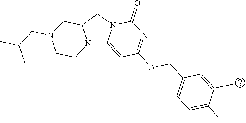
N12C3=CC(OCC4=CC=C(F)C(C)=C4)=NC(=O)N3CC1CN(CC(C)C)CC2
